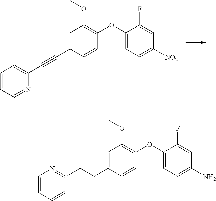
C1=CC=NC(C#CC2=CC(OC)=C(OC3=CC=C([NO2])C=C3F)C=C2)=C1.C(C1=CC(OC)=C(OC2=CC=C(N)C=C2F)C=C1)CC1=NC=CC=C1
